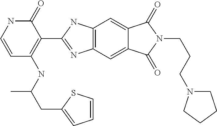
C1=CNC(=O)C(C2=NC3=C(N2)C=C2C(=C3)C(=O)N(CCCN3CCCC3)C2=O)=C1NC(CC1=CC=CS1)C
